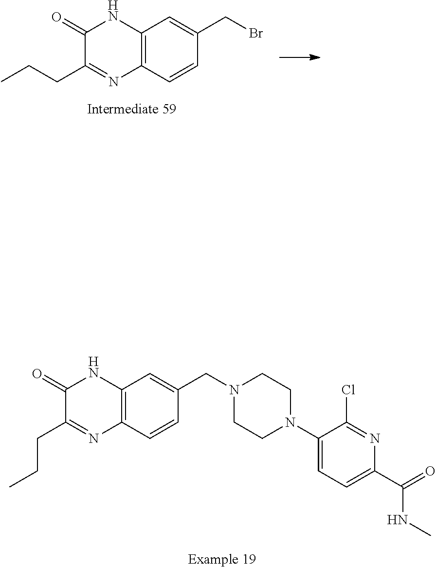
C12=C(C=CC(CBr)=C1)N=C(CCC)C(=O)N2.C12=C(C=CC(CN3CCN(C4=CC=C(C(=O)NC)N=C4Cl)CC3)=C1)N=C(CCC)C(=O)N2
